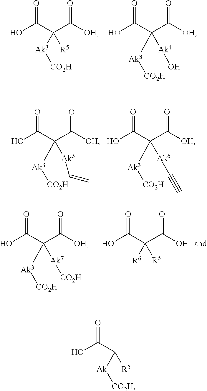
O=C(O)C(C([OH])=O)([Ak3][CO2H])[R5].O=C(O)C(C([OH])=O)([Ak3][CO2H])[Ak4]O.O=C(O)C(C([OH])=O)([Ak3][CO2H])[Ak5]C=C.O=C(O)C(C([OH])=O)([Ak3][CO2H])[Ak6]C#C.O=C(O)C(C([OH])=O)([Ak3][CO2H])[Ak7][CO2H].O=C(O)C(C(O)=O)([R6])[R5].O=C(O)C([Ak][CO2H])[R5]
